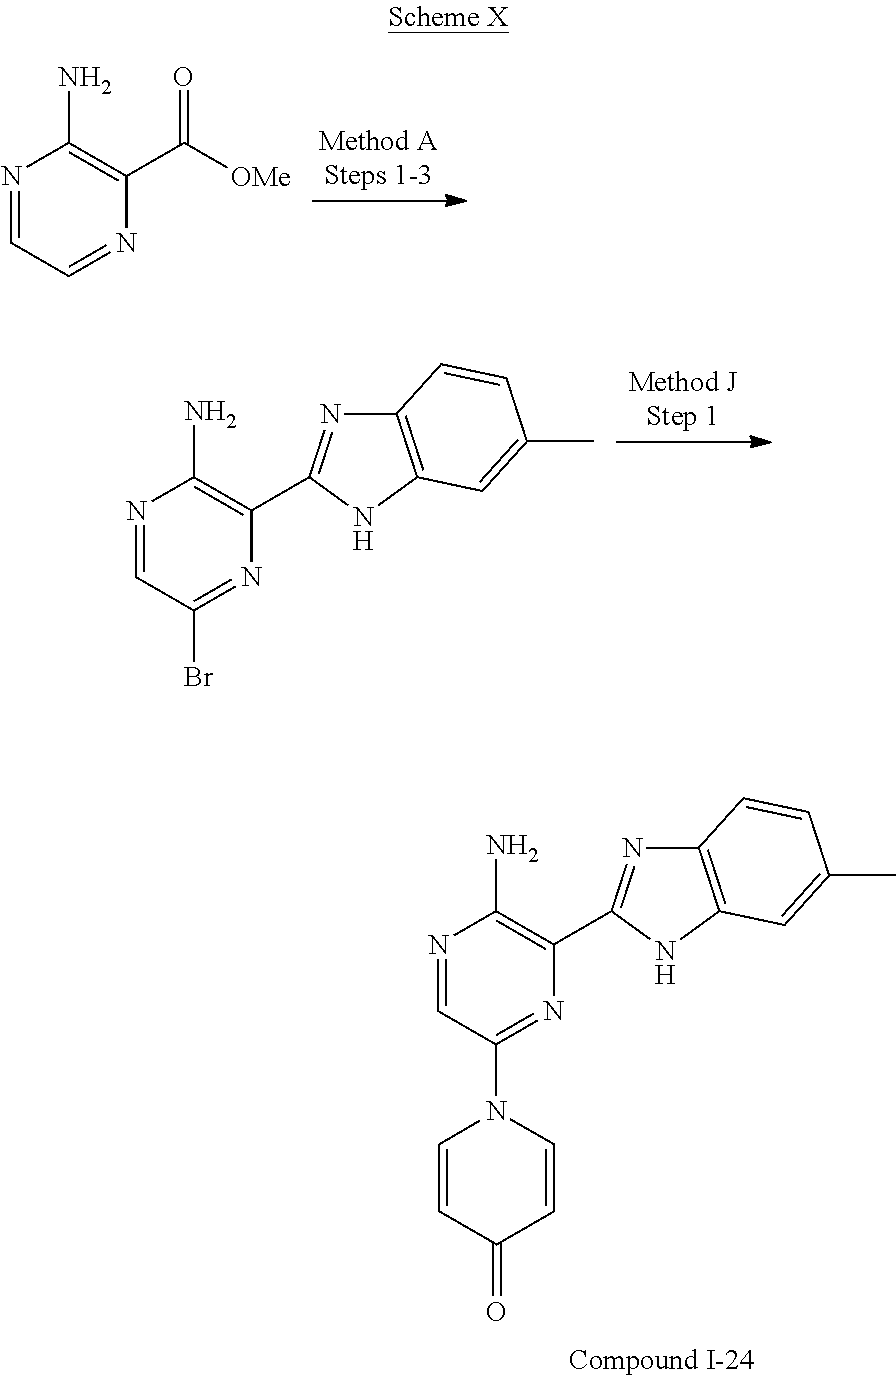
N1=CC=NC(C([OMe])=O)=C1N.N1=CC(Br)=NC(C2=NC3=C(N2)C=C(C)C=C3)=C1N.N1=CC(N2C=CC(=O)C=C2)=NC(C2=NC3=C(N2)C=C(C)C=C3)=C1N
